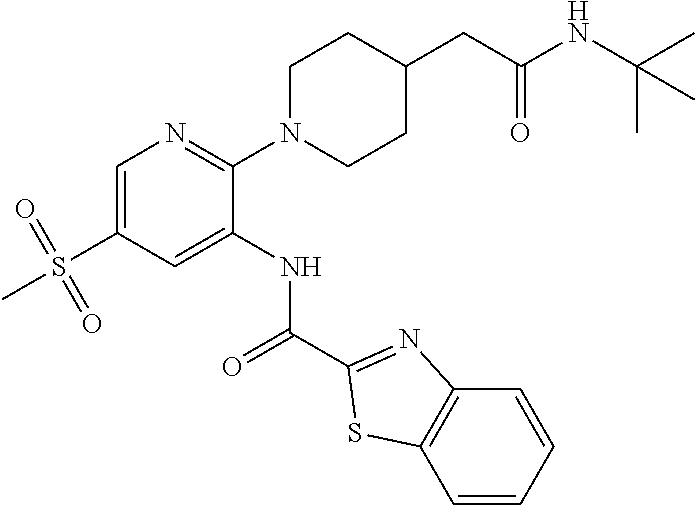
C1=C(S(=O)(=O)C)C=C(NC(=O)C2=NC3=C(C=CC=C3)S2)C(N2CCC(CC(NC(C)(C)C)=O)CC2)=N1
